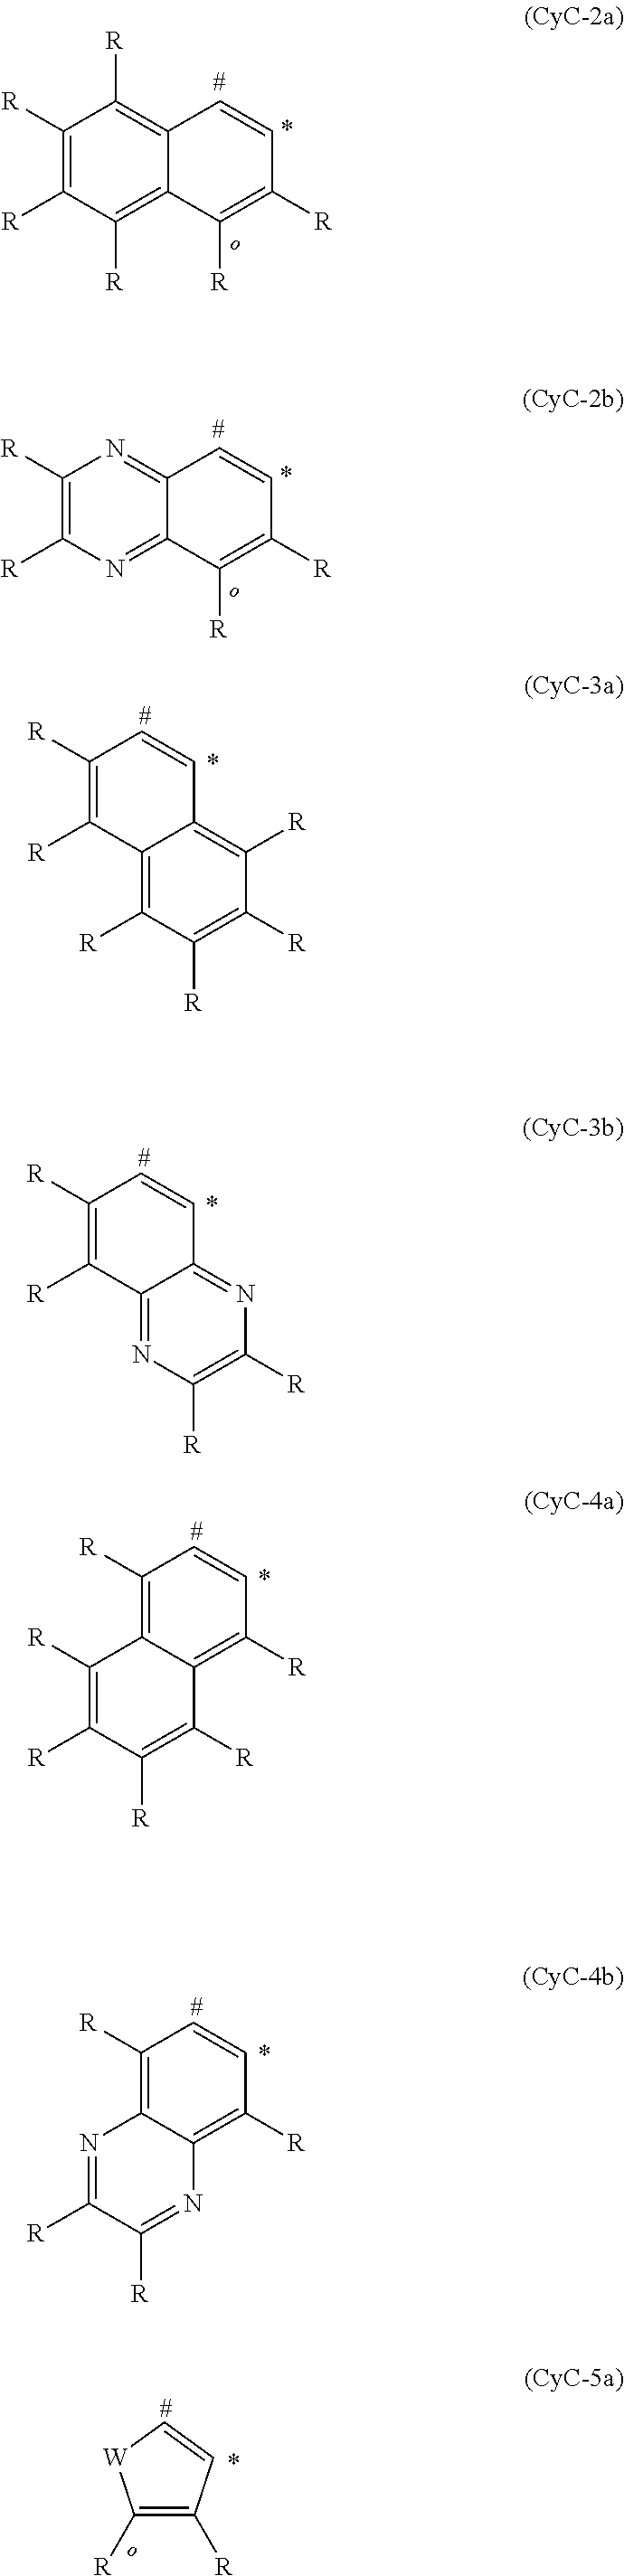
C12=C([R])C([R])=C([R])C([R])=C1C([R])=C([R])C=C2.C12=NC([R])=C([R])N=C1C([R])=C([R])C=C2.C12=C([R])C([R])=C([R])C([R])=C1C=CC([R])=C2[R].C12=NC([R])=C([R])N=C1C=CC([R])=C2[R].C12=C([R])C=CC([R])=C1C([R])=C([R])C([R])=C2[R].C12=C([R])C=CC([R])=C1N=C([R])C([R])=N2.C1([R])=C([R])C=C[W]1
